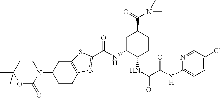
C1C(NC(=O)C2=NC3=C(CC(N(C)C(OC(C)(C)C)=O)CC3)S2)C(NC(C(NC2=CC=C(Cl)C=N2)=O)=O)CCC1C(=O)N(C)C
